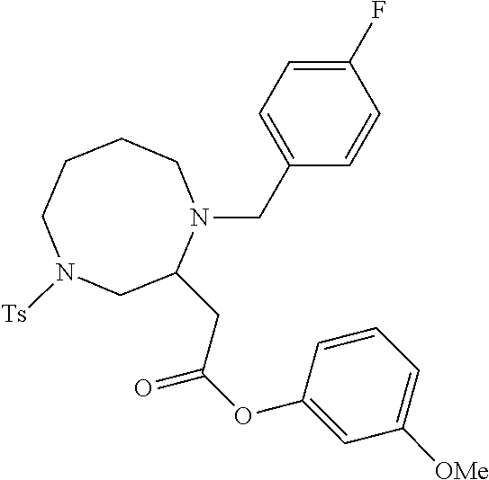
C1CCN([Ts])CC(CC(OC2=CC([OMe])=CC=C2)=O)N(CC2=CC=C(F)C=C2)C1
